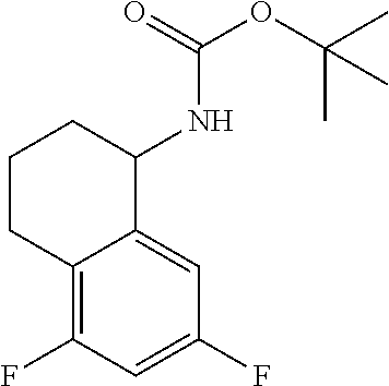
C1CC2=C(F)C=C(F)C=C2C(NC(=O)OC(C)(C)C)C1
